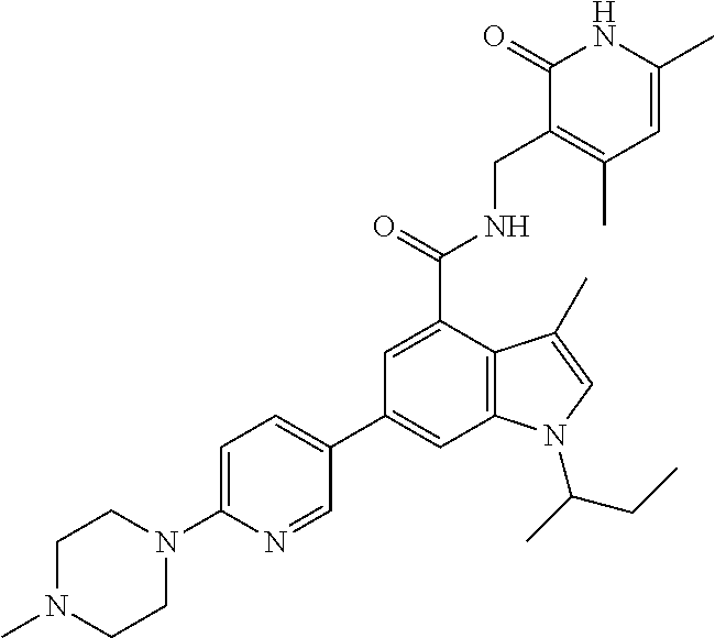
C12=C(C(C(=O)NCC3=C(C)C=C(C)NC3=O)=CC(C3=CC=C(N4CCN(C)CC4)N=C3)=C1)C(C)=CN2C(C)CC
